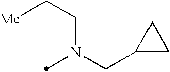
N(CC1CC1)(C)CC[Me]
